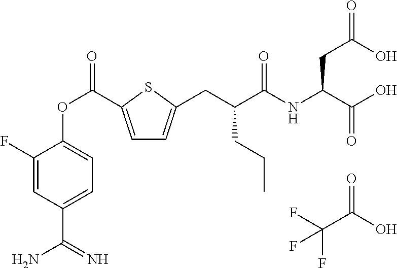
FC(C(O)=O)(F)F.C1=C(C(OC2=CC=C(C(=N)N)C=C2F)=O)SC(CC(C(NC(C(O)=O)CC(O)=O)=O)CCC)=C1
